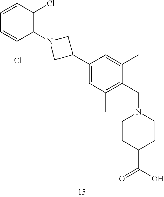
C1(C2CN(C3=C(Cl)C=CC=C3Cl)C2)=CC(C)=C(CN2CCC(C(O)=O)CC2)C(C)=C1
